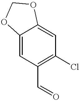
C12=CC(C=O)=C(Cl)C=C1OCO2
